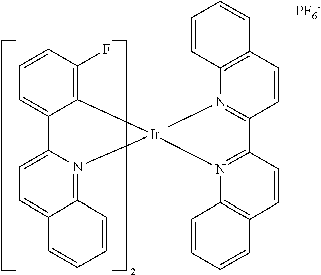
C12=CC=C3C(=N1[Ir]1(N4=C(C5=N1C1=C(C=C5)C=CC=C1)C=CC1=C4C=CC=C1)C1=C(F)C=CC=C21)C=CC=C3.[PF6-]
